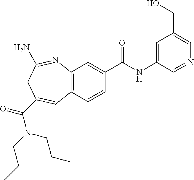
C12=C(C=CC(C(NC3=CC(CO)=CN=C3)=O)=C1)C=C(C(N(CCC)CCC)=O)CC(N)=N2
